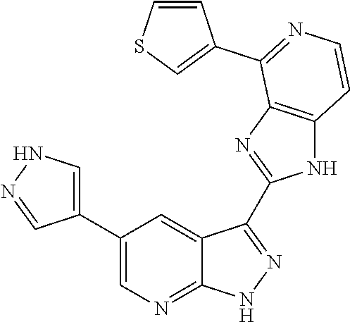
C1(C2=CN=C3C(=C2)C(C2=NC4=C(N2)C=CN=C4C2=CSC=C2)=N[N H]3)=CNN=C1
